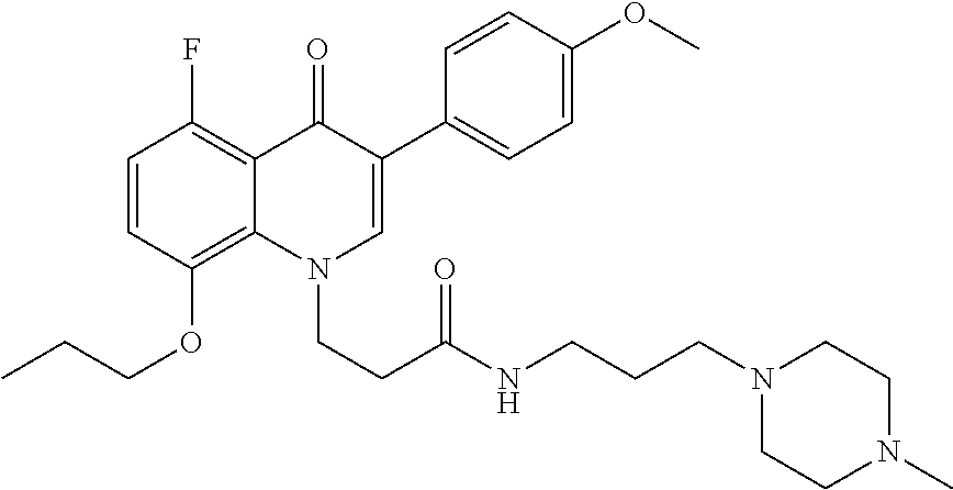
C1=CC(OCCC)=C2C(=C1F)C(=O)C(C1=CC=C(OC)C=C1)=CN2CCC(NCCCN1CCN(C)CC1)=O
